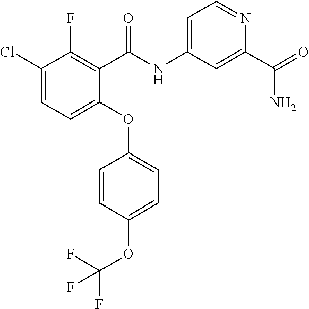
C1(Cl)=CC=C(OC2=CC=C(OC(F)(F)F)C=C2)C(C(NC2=CC=NC(C(=O)N)=C2)=O)=C1F
